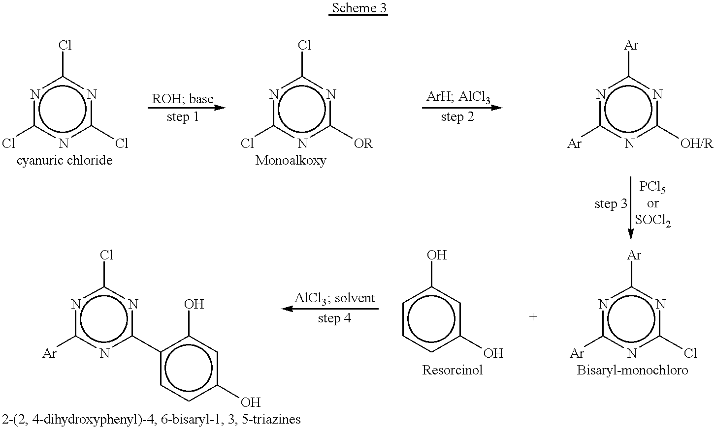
n1c(Cl)nc(Cl)nc1Cl.n1c(Cl)nc([OR])nc1Cl.n1c([Ar])nc([OH/R])nc1[Ar].n1c([Ar])nc(Cl)nc1[Ar].c1c(O)cc(O)cc1.n1c(Cl)nc(-c2ccc(O)cc2O)nc1[Ar]
